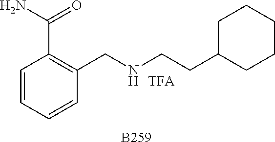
[B259].C1=CC=CC(CNCCC2CCCCC2)=C1C(N)=O.[TFA]
